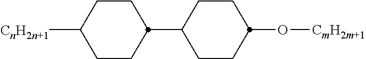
C1CC([CnH2n+1])CCC1C1CCC(O[CmH2m+1])CC1
